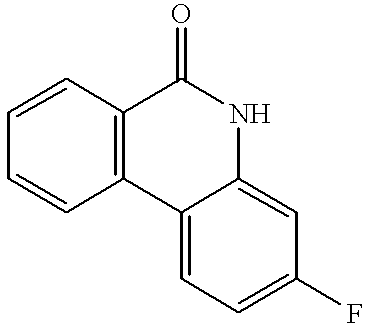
C1=CC2=C(C=C1)C1=CC=C(F)C=C1NC2=O
